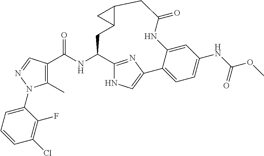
C1(C)=C(C(NC2C3=NC(=CN3)C3=CC=C(NC(OC)=O)C=C3NC(=O)CC3C(C2)C3)=O)C=NN1C1=CC=CC(Cl)=C1F
